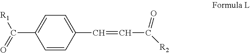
C1=CC(C=CC(=O)[R2])=CC=C1C([R1])=O
